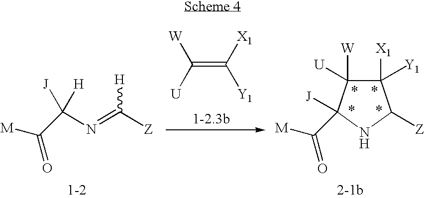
C1([X1])([Y1])C([W])([U])C(C([M])=O)([J])NC1[Z].O=C(C(N=C([Z])[H])([J])[H])[M].C(=C([Y1])[X1])([W])[U]
